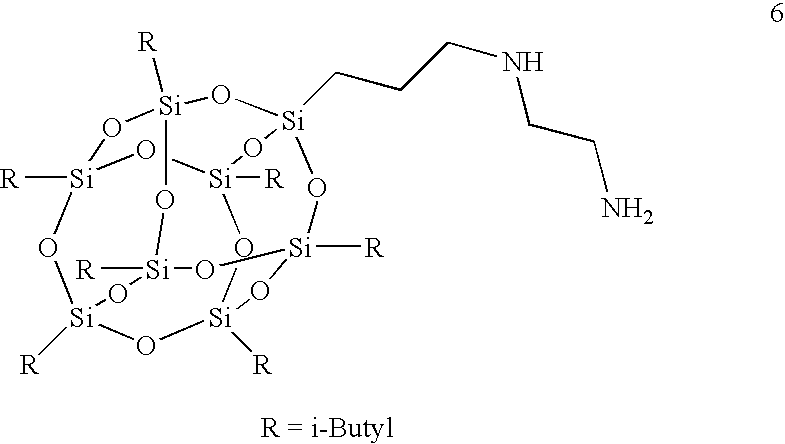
O1[Si]2([R])O[Si]3([R])O[Si]4([R])O[Si]1([R])O[Si]1(CCCNCCN)O[Si]([R])(O2)O[Si]([R])(O3)O[Si]([R])(O1)O4
